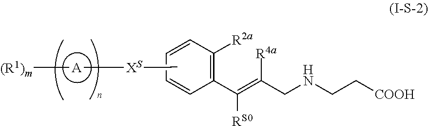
C1(C(=C([R4a])CNCC[COOH])[RS0])=C([R2a])C=CC=C1.[(R1)m][A][XS]CC
